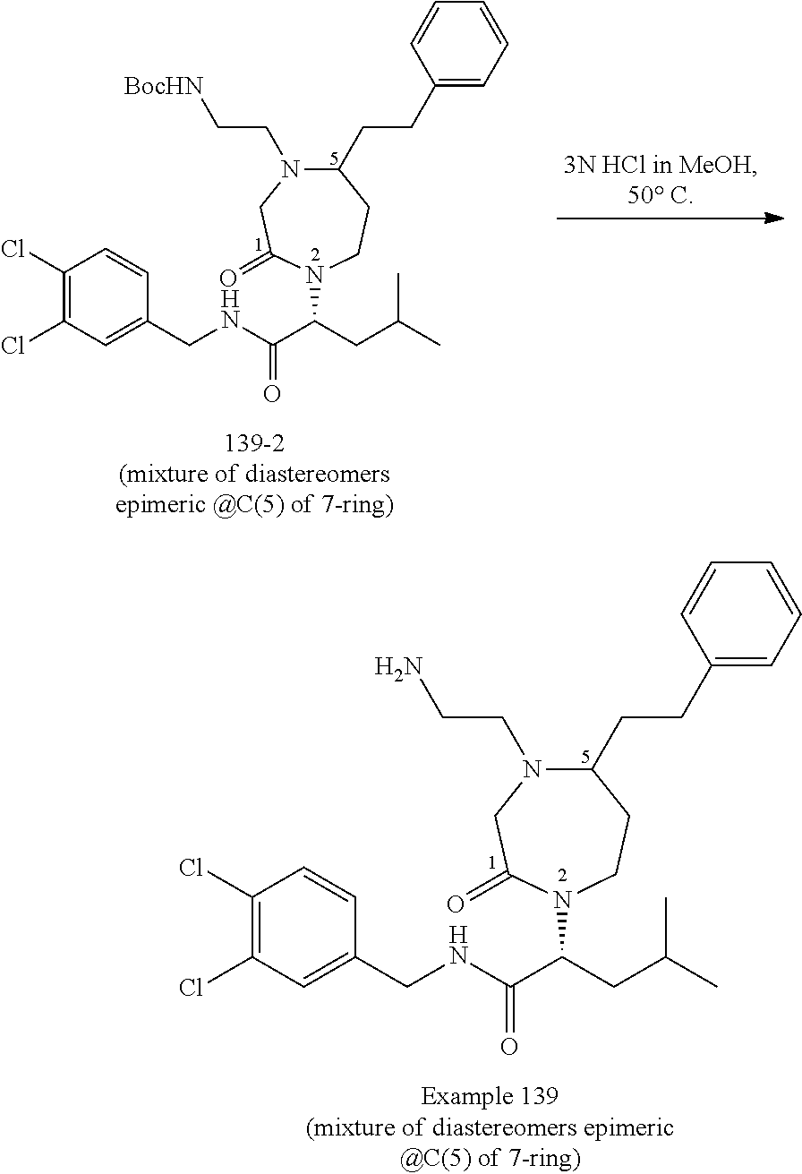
C1(Cl)=C(Cl)C=C(CNC(C(CC(C)C)N2CCC(CCC3=CC=CC=C3)N(CC[BocHN])CC2=O)=O)C=C1.C1(Cl)=C(Cl)C=C(CNC(C(CC(C)C)N2CCC(CCC3=CC=CC=C3)N(CCN)CC2=O)=O)C=C1
